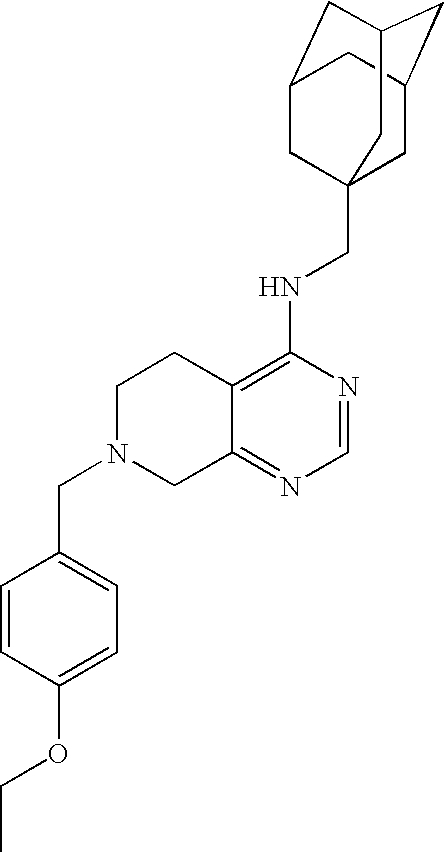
C12=C(NCC34CC5CC(CC(C3)C5)C4)N=CN=C1CN(CC1=CC=C(OCC)C=C1)CC2
